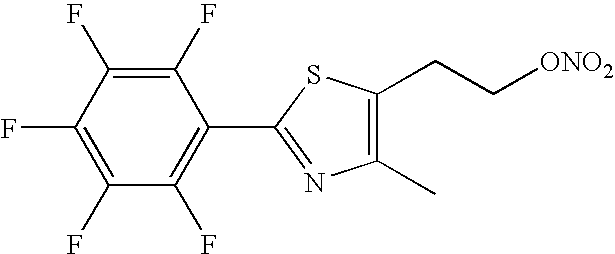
C1(F)=C(F)C(F)=C(C2=NC(C)=C(CC[ONO2])S2)C(F)=C1F
